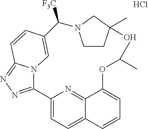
C1(C2=NN=C3N2C=C(C([F3C])N2CCC(O)(C)C2)C=C3)=CC=C2C(=N1)C(OC(C)C)=CC=C2.Cl
